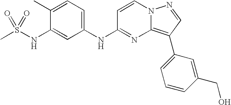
C1(C)=CC=C(NC2=NC3=C(C4=CC=CC(CO)=C4)C=NN3C=C2)C=C1NS(C)(=O)=O
